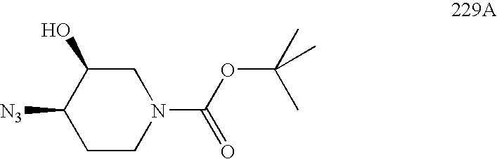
C1CN(C(OC(C)(C)C)=O)CC(O)C1[N3]
